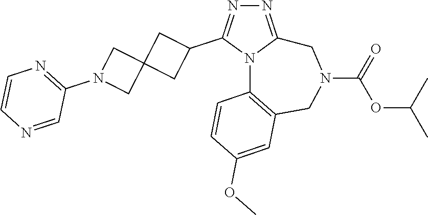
N1=C2N(C(C3CC4(C3)CN(C3=NC=CN=C3)C4)=N1)C1=C(CN(C(=O)OC(C)C)C2)C=C(OC)C=C1
